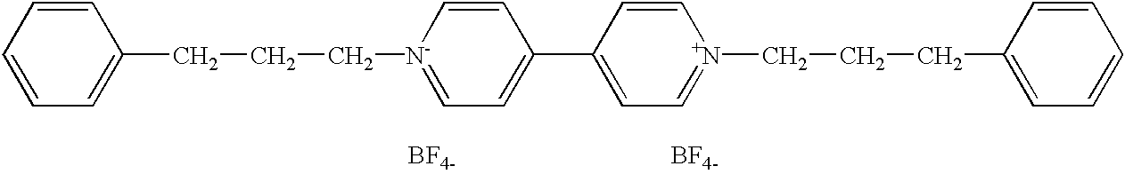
C1=CC=C(CCC[N-]2=CC=C(C3=CC=[N+](CCCC4=CC=CC=C4)C=C3)C=C2)C=C1.[BF4-].[BF4-]
